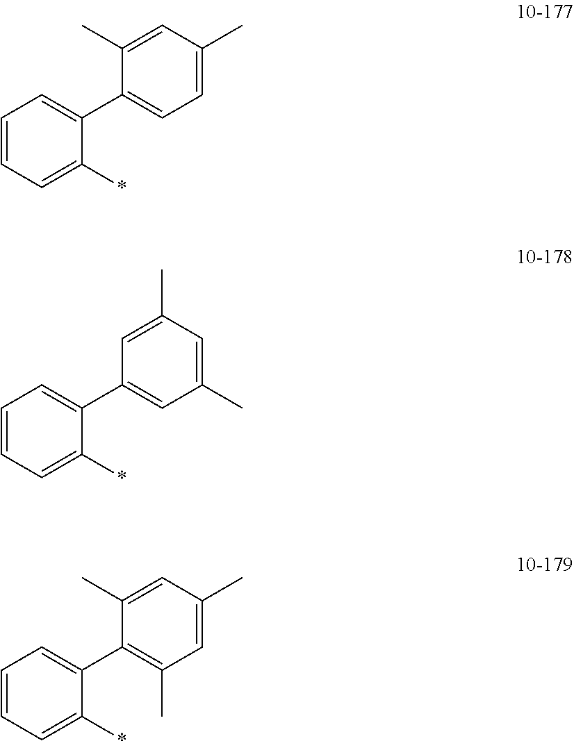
C1=CC=C(*)C(C2=CC=C(C)C=C2C)=C1.C1=CC=C(*)C(C2=CC(C)=CC(C)=C2)=C1.C1=CC=C(*)C(C2=C(C)C=C(C)C=C2C)=C1
